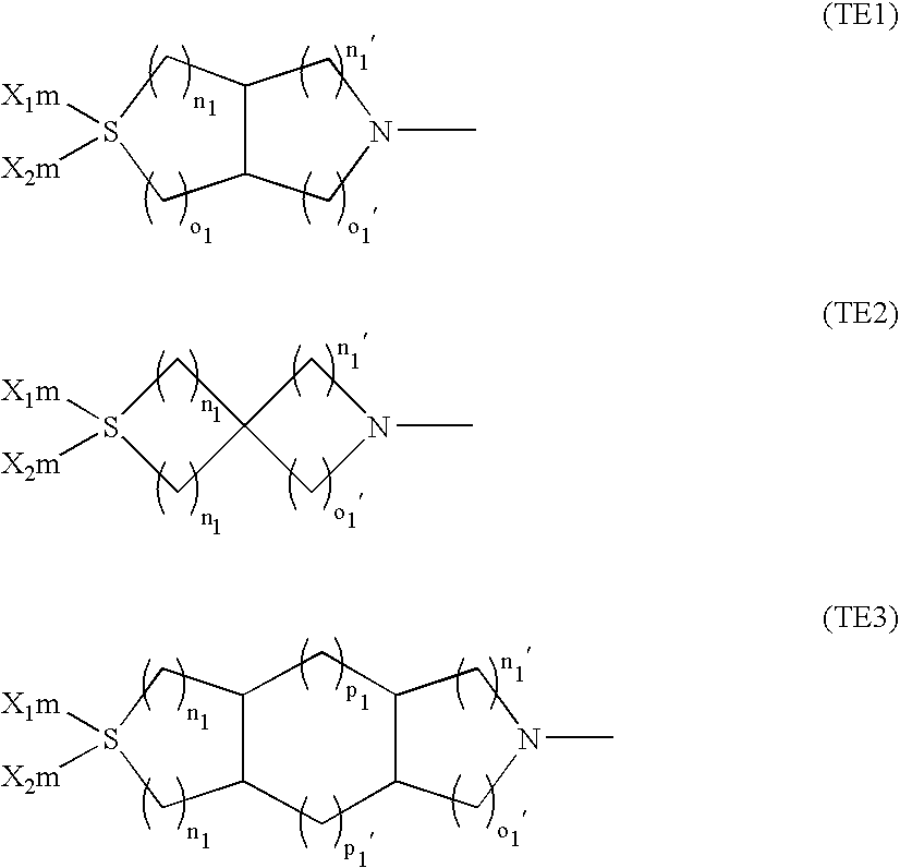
C12C(CN(C)C1)CS([X1m])([X2m])C2.S1([X1m])([X2m])CC2(C1)CN(C)C2.C12C(CS([X1m])([X2m])C1)CC1C(CN(C)C1)C2
